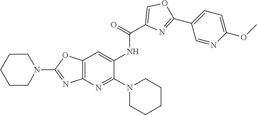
C12=C(N=C(N3CCCCC3)C(NC(C3=COC(C4=CC=C(OC)N=C4)=N3)=O)=C1)N=C(N1CCCCC1)O2
